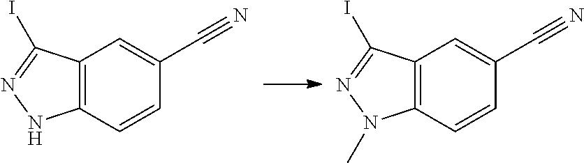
C12=C(C=CC(C#N)=C1)NN=C2I.C12=C(C=CC(C#N)=C1)N(C)N=C2I
